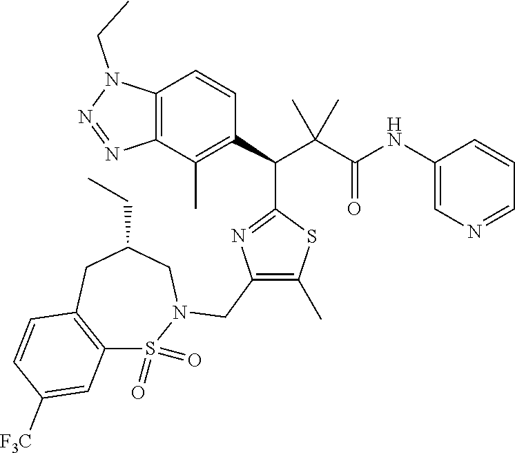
C12=C(C(C)=C(C(C(C(NC3=CN=CC=C3)=O)(C)C)C3=NC(CN4S(=O)(=O)C5=C(CC(CC)C4)C=CC([F3C])=C5)=C(C)S3)C=C1)N=NN2CC
